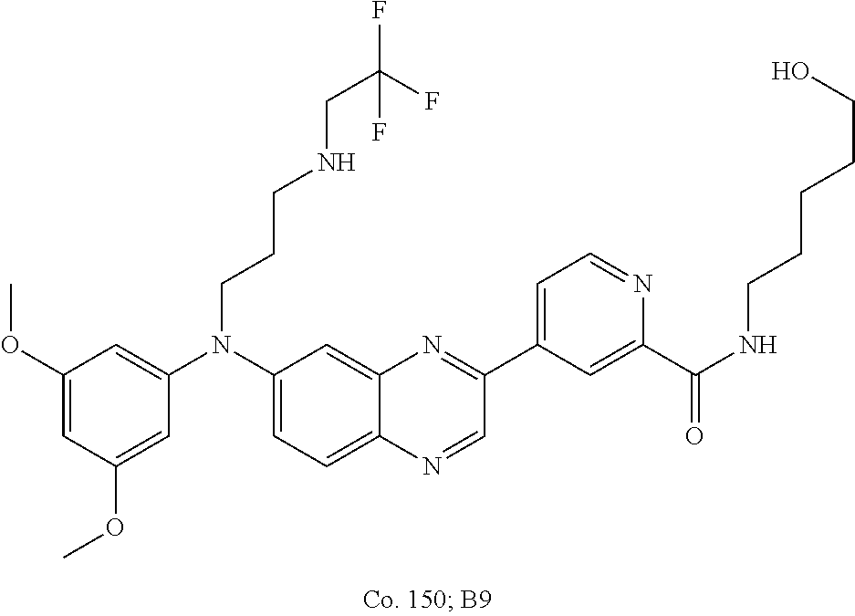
C1(OC)=CC(OC)=CC(N(C2=CC=C3C(=C2)N=C(C2=CC=NC(C(NCCCCCO)=O)=C2)C=N3)CCCNCC(F)(F)F)=C1
